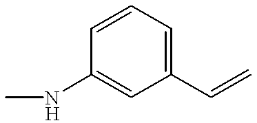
C1(C=C)=CC=CC(NC)=C1
